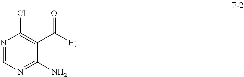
N1=CN=C(N)C(C([H])=O)=C1Cl
